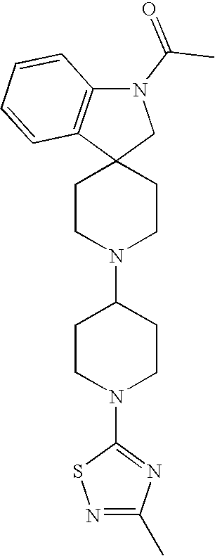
C1CN(C2CCN(C3=NC(C)=NS3)CC2)CCC12CN(C(C)=O)C1=C2C=CC=C1
